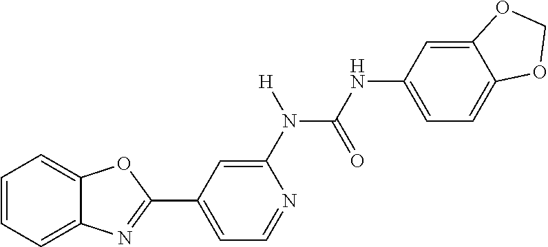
C1=CC=C2C(=C1)OC(C1=CC=NC(N([H])C(NC3=CC=C4C(=C3)OCO4)=O)=C1)=N2
